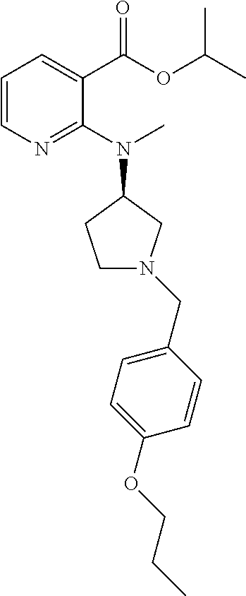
C1=C(CN2CCC(N(C)C3=NC=CC=C3C(=O)OC(C)C)C2)C=CC(OCCC)=C1
